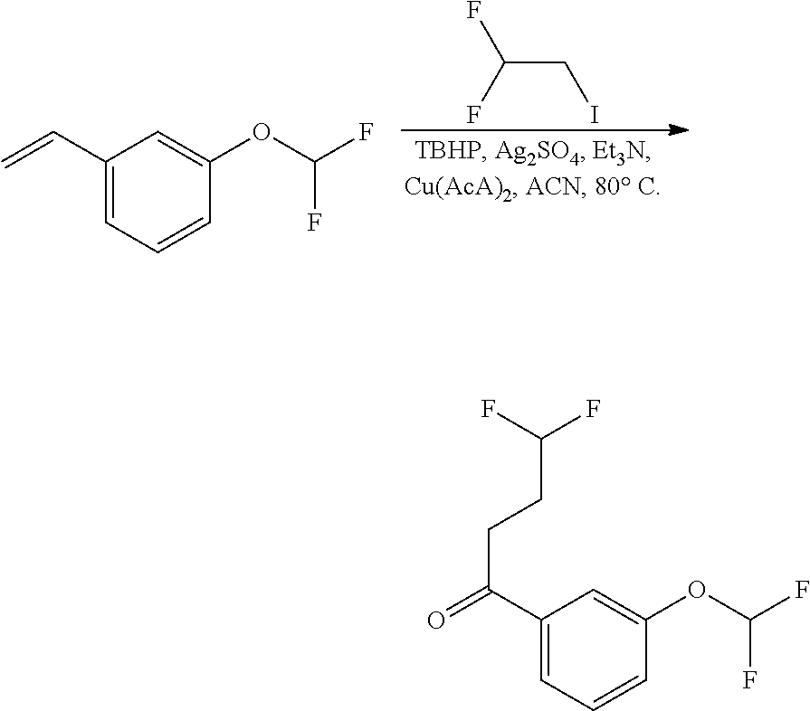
C1(C(=O)CCC(F)F)=CC=CC(OC(F)F)=C1.C1(C=C)=CC=CC(OC(F)F)=C1.C(CI)(F)F
